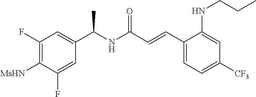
C1(F)=C([MsHN])C(F)=CC(C(NC(C=CC2=CC=C([CF3])C=C2NCCC)=O)C)=C1
